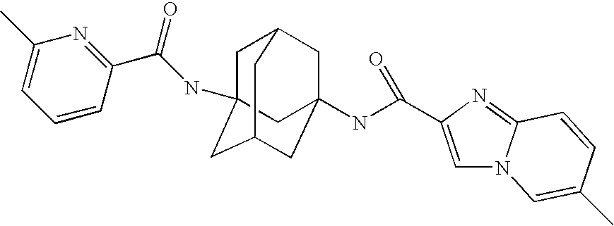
C1C2(NC(C3=NC(C)=CC=C3)=O)CC3CC(NC(=O)C4=CN5C(=N4)C=CC(C)=C5)(CC1C3)C2
